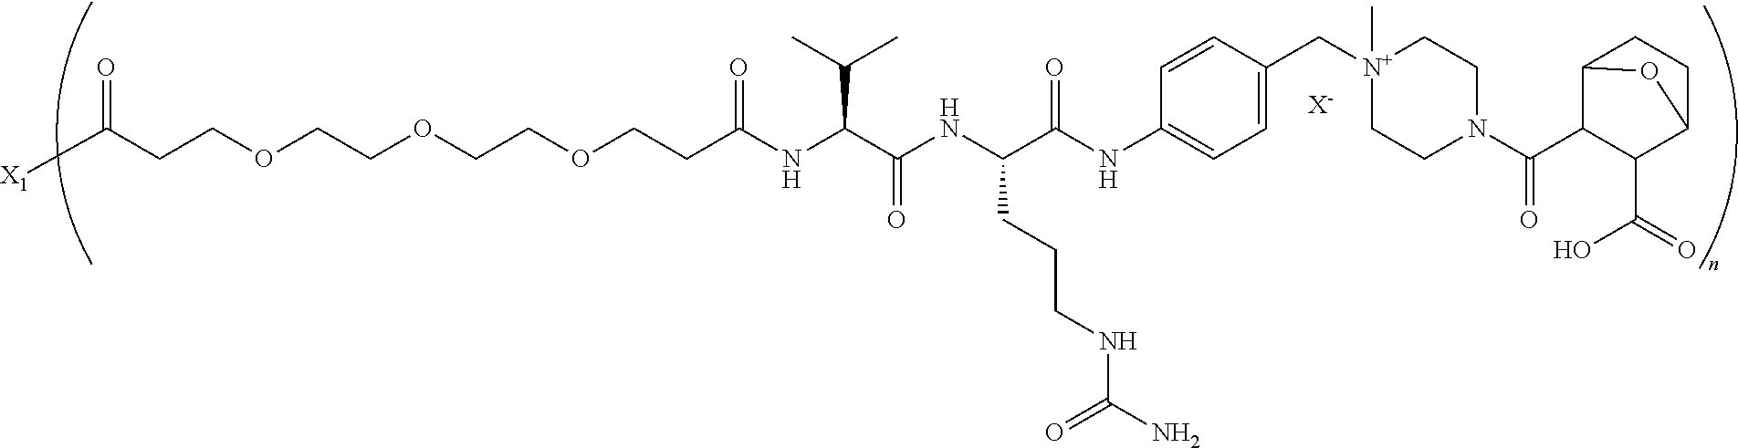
C(COCCOCCOCCC(NC(C(NC(C(NC1=CC=C(C[N+]2(C)CCN(C(C3C(C(=O)O)C4CCC3O4)=O)CC2)C=C1)=O)CCCNC(N)=O)=O)C(C)C)=O)C([X1])=O.[X-]
